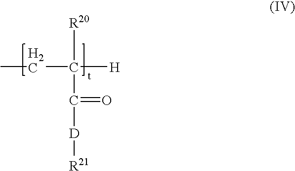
CCC([H])([R20])C(=O)[D][R21]
